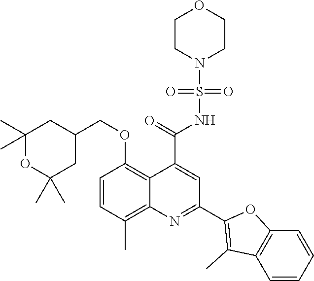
C1=CC(C)=C2C(=C1OCC1CC(C)(C)OC(C)(C)C1)C(C(=O)NS(N1CCOCC1)(=O)=O)=CC(C1=C(C)C3=C(O1)C=CC=C3)=N2
